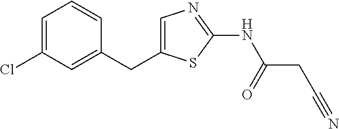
C1=C(CC2=CC(Cl)=CC=C2)SC(NC(CC#N)=O)=N1
